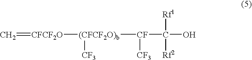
C=[CFCF2O][(CFCF2O)b]([CF](C(O)([Rf2])[Rf1])[CF3])[CF3]
